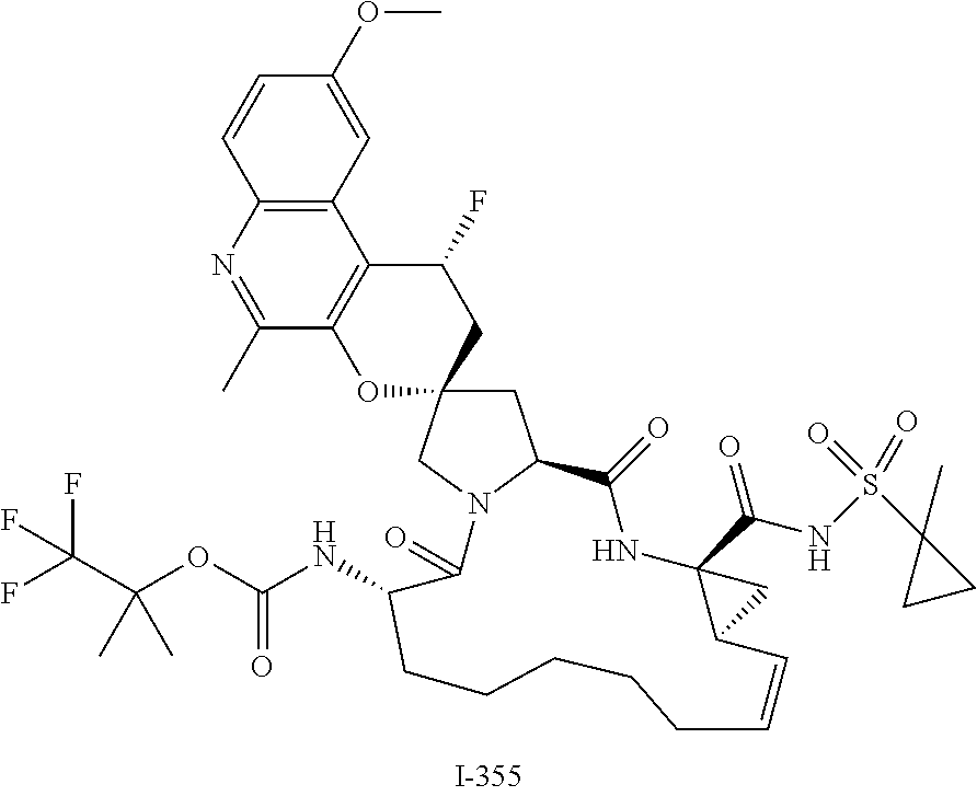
C1=CC2=C(C=C1OC)C1=C(C(C)=N2)OC2(CC1F)CC1N(C2)C(=O)C(NC(=O)OC(C(F)(F)F)(C)C)CCCCCC=CC2C(C(NS(C3(C)CC3)(=O)=O)=O)(NC1=O)C2
